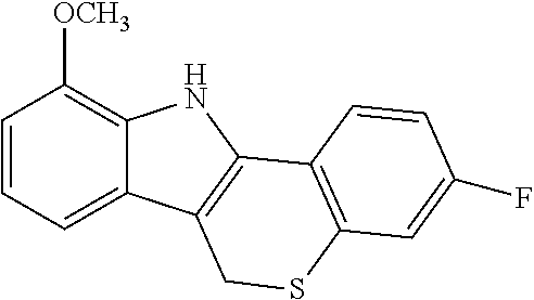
C1=CC=C2C(=C1[OCH3])NC1=C2CSC2=C1C=CC(F)=C2
